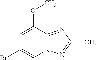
C1(OC)=CC(Br)=CN2C1=NC(C)=N2
